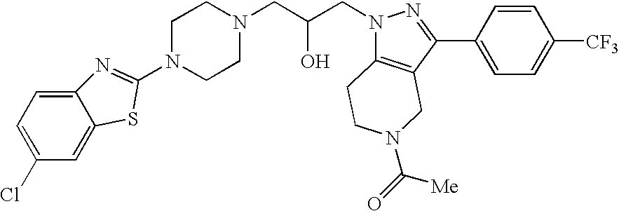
C1N(C2=NC3=CC=C(Cl)C=C3S2)CCN(CC(CN2C3=C(C(C4=CC=C([CF3])C=C4)=N2)CN(C([Me])=O)CC3)O)C1
